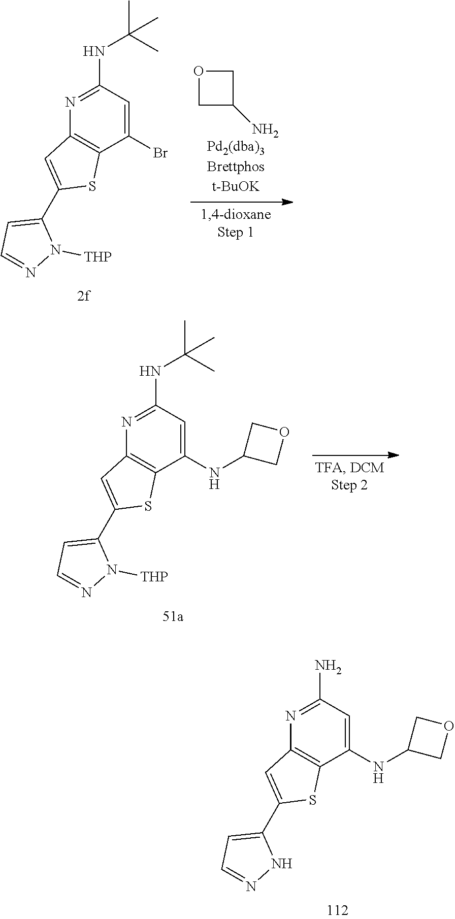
N1=C(N)C=C(NC2COC2)C2=C1C=C(C1=CC=NN1)S2.N1=C(NC(C)(C)C)C=C(Br)C2=C1C=C(C1=CC=NN1[THP])S2.O1CC(N)C1.N1=C(NC(C)(C)C)C=C(NC2COC2)C2=C1C=C(C1=CC=NN1[THP])S2
